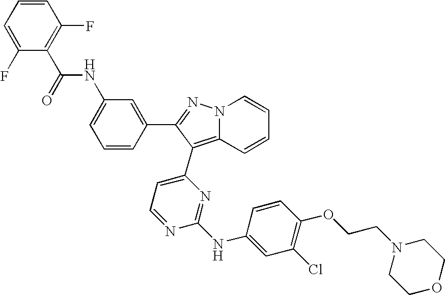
C1=CC(F)=C(C(=O)NC2=CC=CC(C3=NN4C(=C3C3=CC=NC(NC5=CC(Cl)=C(OCCN6CCOCC6)C=C5)=N3)C=CC=C4)=C2)C(F)=C1
